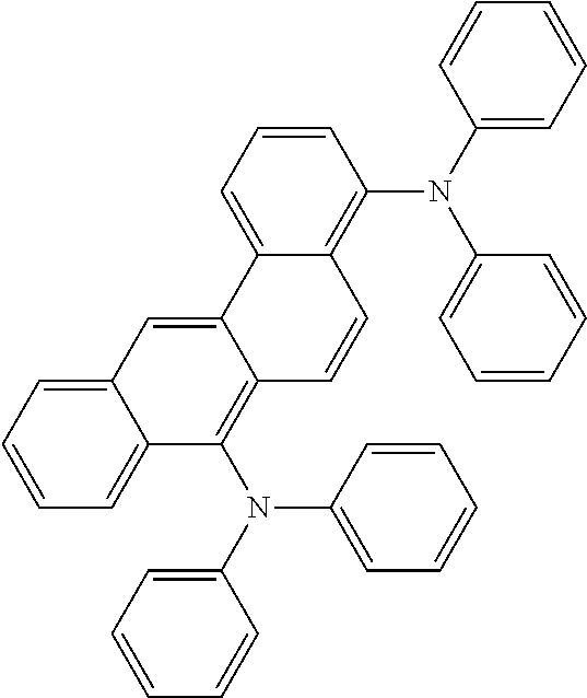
C12=CC=CC=C1C(N(C1=CC=CC=C1)C1=CC=CC=C1)=C1C(=C2)C2=CC=CC(N(C3=CC=CC=C3)C3=CC=CC=C3)=C2C=C1
